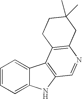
C1=CC=C2C(=C1)C1=C(N2)C=NC2=C1CCC(C)(C)C2
